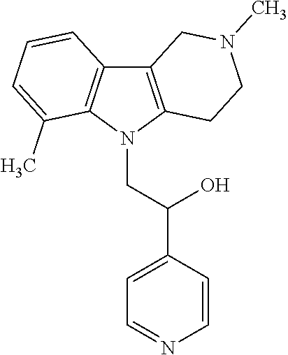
C12=C(N(CC(C3=CC=NC=C3)O)C3=C1C=CC=C3C)CCN(C)C2
